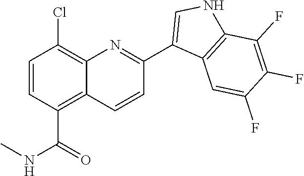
C1=CC(C(NC)=O)=C2C(=C1Cl)N=C(C1=CNC3=C1C=C(F)C(F)=C3F)C=C2
